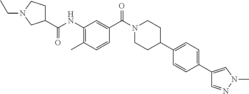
C1(C(NC2=C(C)C=CC(C(=O)N3CCC(C4=CC=C(C5=CN(C)N=C5)C=C4)CC3)=C2)=O)CCN(CC)C1
